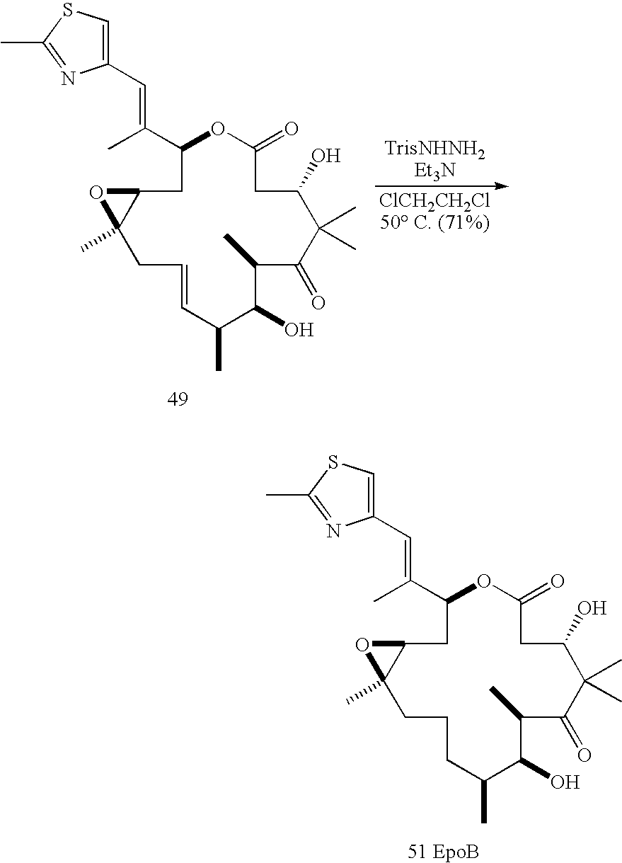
C1=C(C=C(C)C2CC3C(C)(CCCC(C)C(O)C(C)C(=O)C(C)(C)C(O)CC(=O)O2)O3)N=C(C)S1.C1=C(C=C(C)C2CC3C(C)(CC=CC(C)C(O)C(C)C(=O)C(C)(C)C(O)CC(=O)O2)O3)N=C(C)S1
